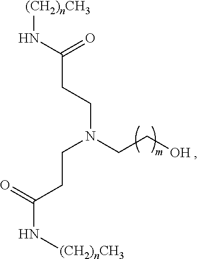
C(=O)(N[(CH2)nCH3])CCN(CC[OH ])CCC(N[(CH2)nCH3])=O
